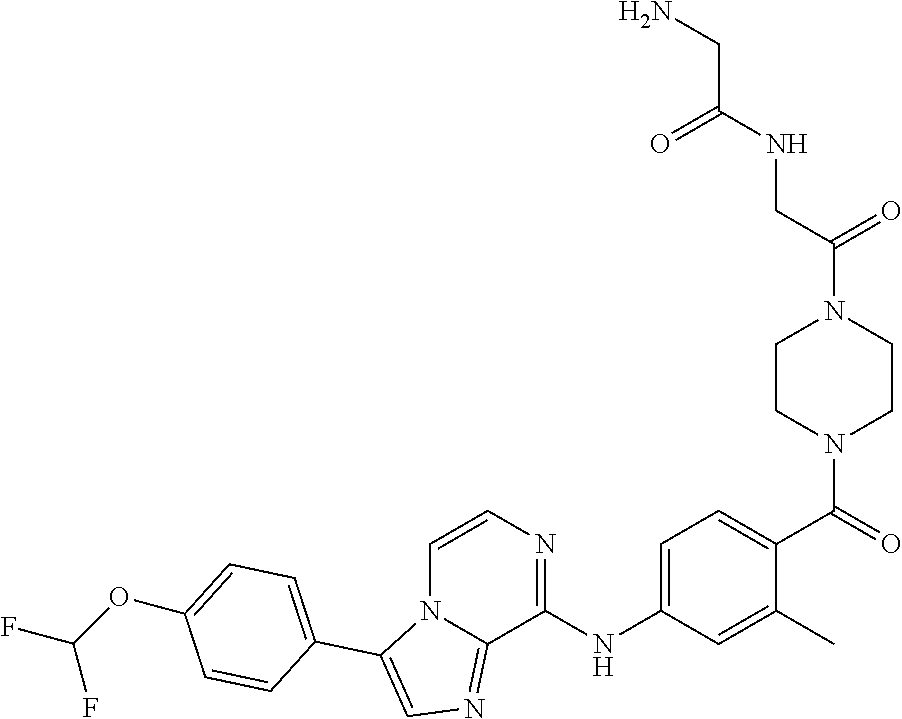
C(C(N1CCN(C(=O)C2=CC=C(NC3=NC=CN4C3=NC=C4C3=CC=C(OC(F)F)C=C3)C=C2C)CC1)=O)NC(CN)=O
